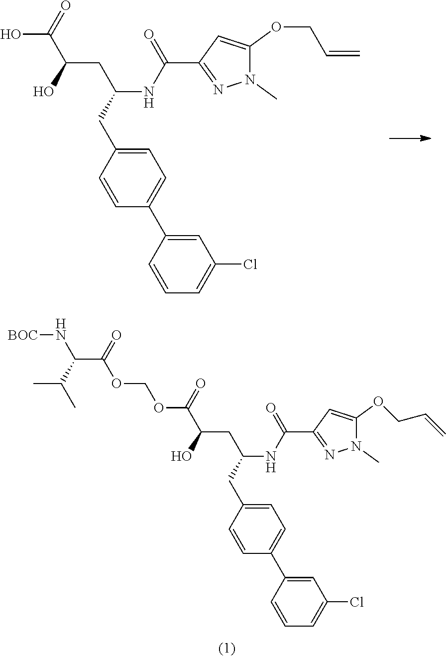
OC(C(O)CC(CC1=CC=C(C2=CC(Cl)=CC=C2)C=C1)NC(C1=NN(C)C(OCC=C)=C1)=O)=O.O(C(C(O)CC(CC1=CC=C(C2=CC(Cl)=CC=C2)C=C1)NC(C1=NN(C)C(OCC=C)=C1)=O)=O)COC(C(N[BOC])C(C)C)=O
